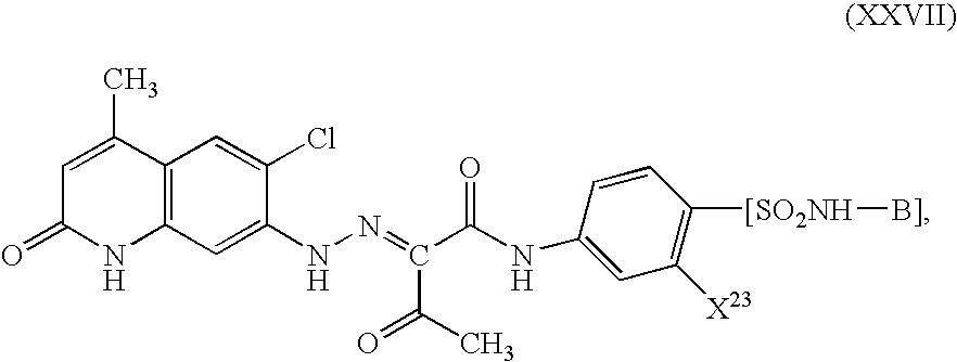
C1=C(C)C2=C(NC1=O)C=C(NN=C(C(C)=O)C(=O)NC1=CC([X23])=C([[SO2NH][B]])C=C1)C(Cl)=C2
